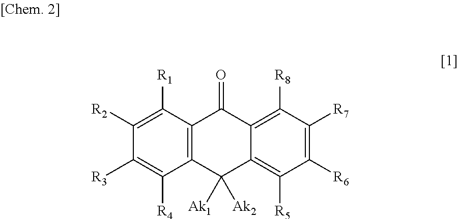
C1([R2])=C([R1])C2=C(C([R4])=C1[R3])C([Ak1])([Ak2])C1=C([R5])C([R6])=C([R7])C([R8])=C1C2=O
